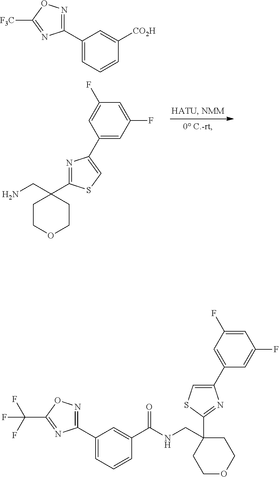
O1CCC(CN)(C2=NC(C3=CC(F)=CC(F)=C3)=CS2)CC1.C1=CC([CO2H])=CC(C2=NOC([F3C])=N2)=C1.C1(CNC(C2=CC(C3=NOC(C(F)(F)F)=N3)=CC=C2)=O)(C2=NC(C3=CC(F)=CC(F)=C3)=CS2)CCOCC1
